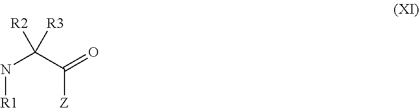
N(C(C(=O)[Z])([R2])[R3])[R1]
